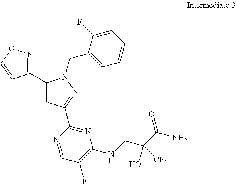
C1(C2=CC(C3=NC(NCC(C(N)=O)(O)[CF3])=C(F)C=N3)=NN2CC2=CC=CC=C2F)=NOC=C1
